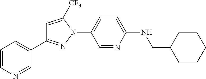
C1=C([CF3])N(C2=CC=C(NCC3CCCCC3)N=C2)N=C1C1=CC=CN=C1
